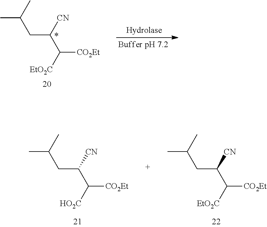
CC(CC([CN])C([EtO2C])[CO2Et])C.CC(CC([CN])C([HO2C])[CO2Et])C.CC(CC([CN])C([EtO2C])[CO2Et])C
